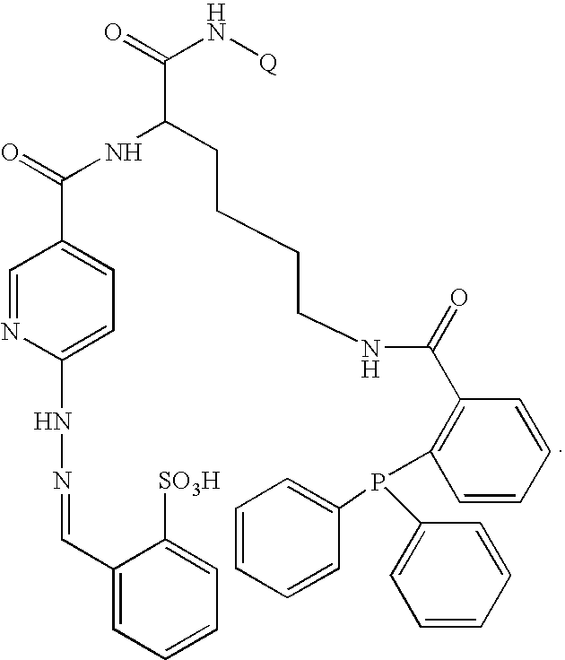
C1(C=NNC2=CC=C(C(=O)NC(CCCCNC(=O)C3=C(P(C4=CC=CC=C4)C4=CC=CC=C4)C=CC=C3)C(=O)N[Q])C=N2)=CC=CC=C1[SO3H]
